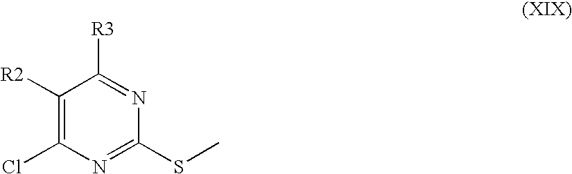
C1([R2])=C(Cl)N=C(SC)N=C1[R3]
